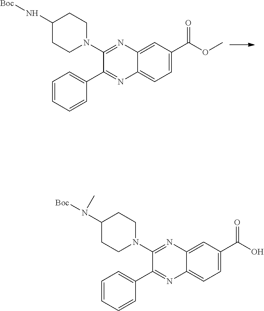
C12=CC(C(OC)=O)=CC=C1N=C(C1=CC=CC=C1)C(N1CCC(N[Boc])CC1)=N2.C12=CC(C(O)=O)=CC=C1N=C(C1=CC=CC=C1)C(N1CCC(N([Boc])C)CC1)=N2
